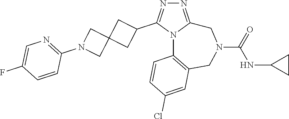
N1=C2N(C(C3CC4(C3)CN(C3=NC=C(F)C=C3)C4)=N1)C1=C(CN(C(NC3CC3)=O)C2)C=C(Cl)C=C1
